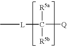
[L](C([R5a])([R5b])[Q])C
